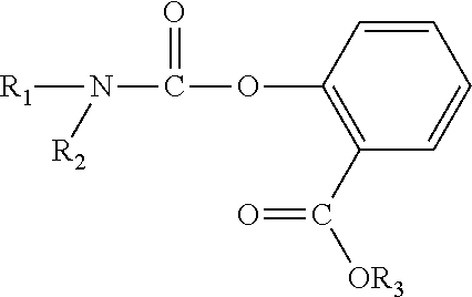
C1=CC(OC(N([R1])[R2])=O)=C(C([OR3])=O)C=C1
